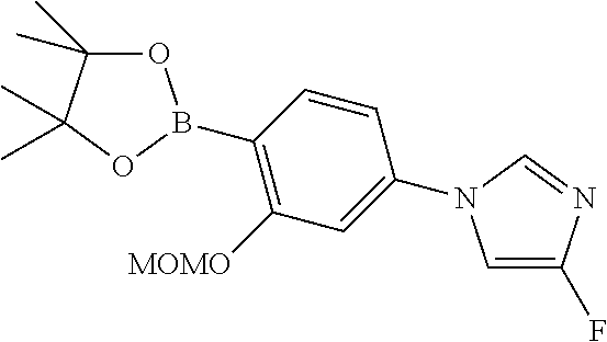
C1=C(F)N=CN1C1=CC([MOMO])=C(B2OC(C)(C)C(C)(C)O2)C=C1
